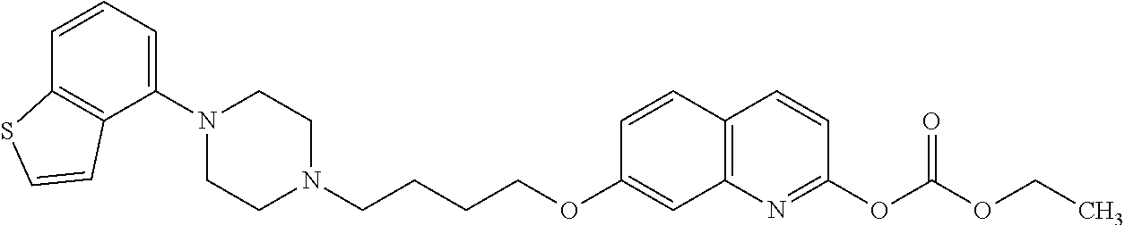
C1(N2CCN(CCCCOC3=CC4=C(C=C3)C=CC(OC(OCC)=O)=N4)CC2)=CC=CC2=C1C=CS2
